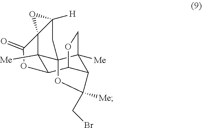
C12C3([Me])C4(C5([Me])C(C1OC3)OC(=O)C51C([H])(C4)O1)OC2([Me])CBr
